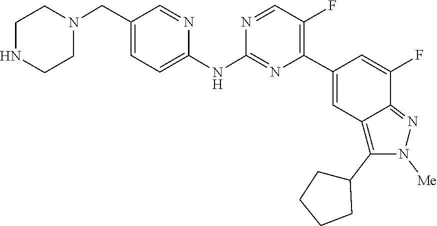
C1CNCCN1CC1=CC=C(NC2=NC(C3=CC4=C(C5CCCC5)N([Me])N=C4C(F)=C3)=C(F)C=N2)N=C1
